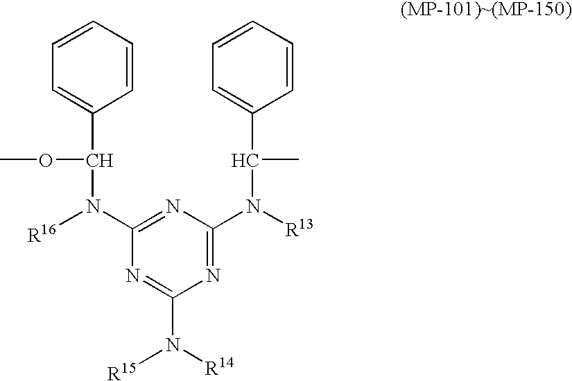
COC(N([R16])C1=NC(N([R13])C(C)C2=CC=CC=C2)=NC(N([R15])[R14])=N1)C1=CC=CC=C1
